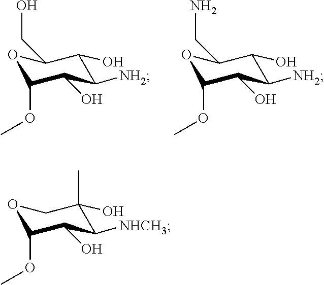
O1C(OC)C(O)C([NH2])C(O)C1CO.O1C(OC)C(O)C([NH2])C(O)C1CN.O1C(OC)C(O)C([NHCH3])C(O)(C)C1
